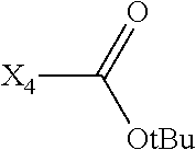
O=C([X4])[OtBu]
